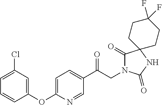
C1(C(CN2C(=O)C3(NC2=O)CCC(F)(F)CC3)=O)=CC=C(OC2=CC(Cl)=CC=C2)N=C1
